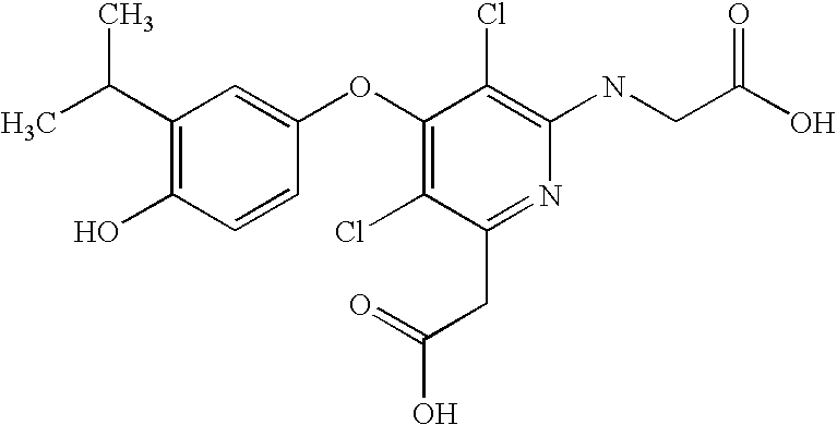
N(C1=C(Cl)C(OC2=CC(C(C)C)=C(O)C=C2)=C(Cl)C(CC(O)=O)=N1)CC(O)=O
